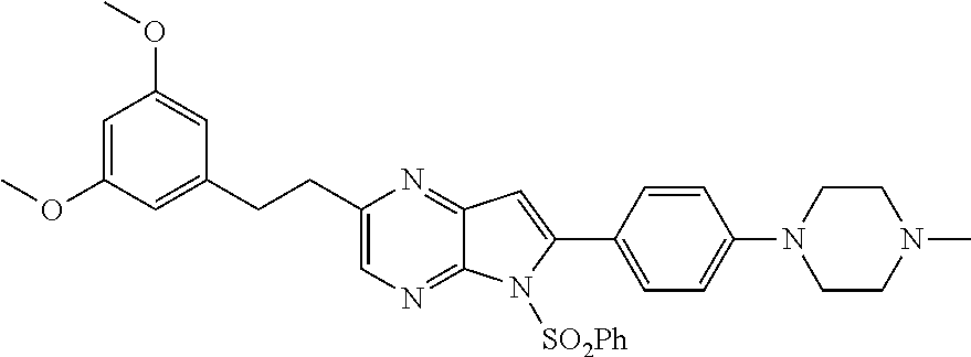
C1(C2=CC=C(N3CCN(C)CC3)C=C2)=CC2=NC(CCC3=CC(OC)=CC(OC)=C3)=CN=C2N1[SO2Ph]
